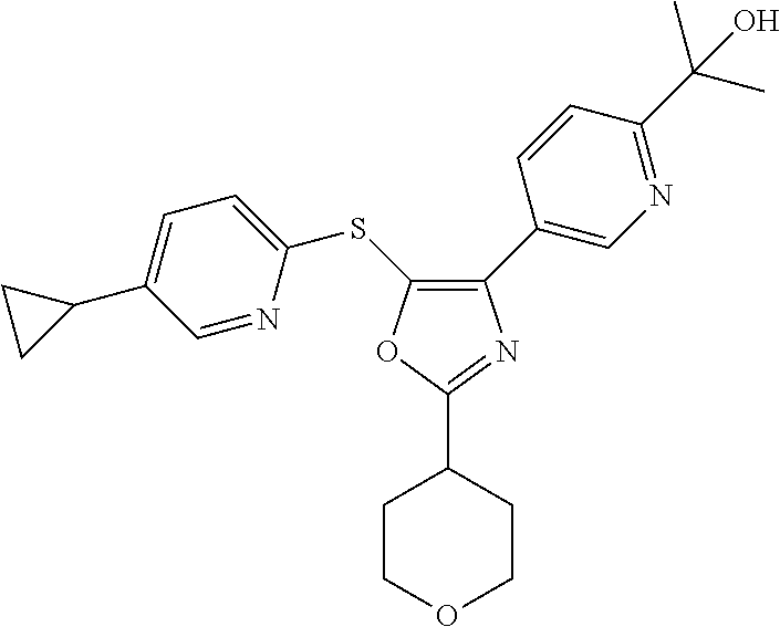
C1(C2=CN=C(C(C)(C)O)C=C2)=C(SC2=CC=C(C3CC3)C=N2)OC(C2CCOCC2)=N1
